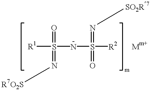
[R1]S(=O)(NS([R2])(=N[SO2R7])=O)=N[R7O2S]
